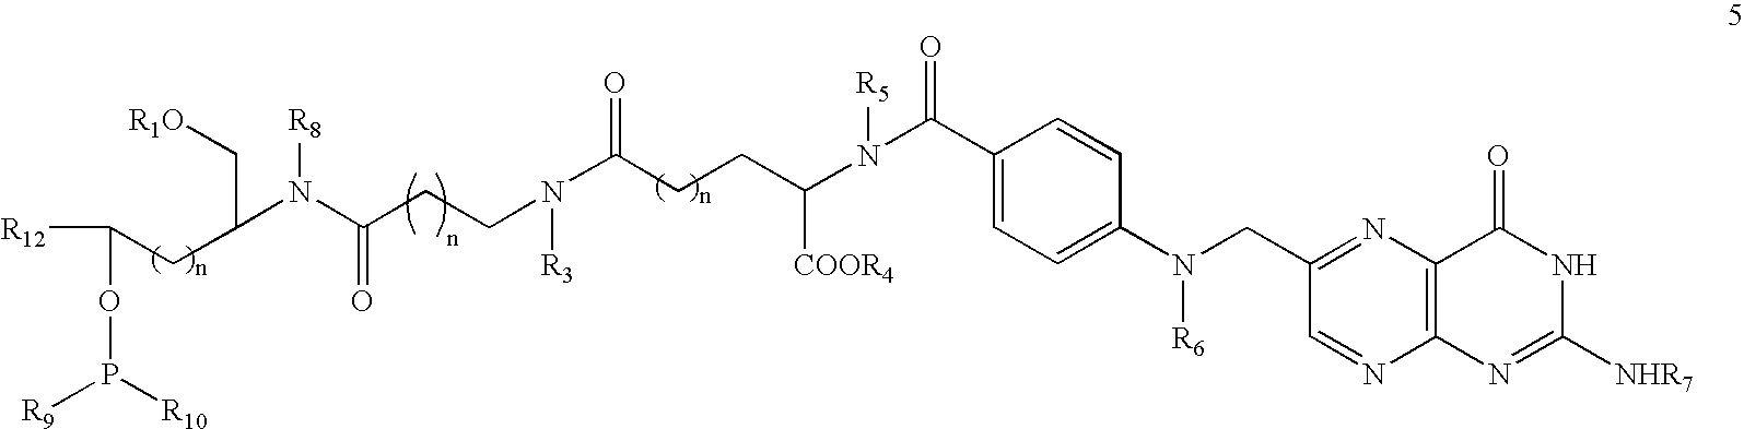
C(CC(C[R1O])N(C(CCN(C(CCC(N(C(C1=CC=C(N(CC2=NC3=C(N=C2)N=C([NHR7])NC3=O)[R6])C=C1)=O)[R5])[COOR4])=O)[R3])=O)[R8])([R12])OP([R9])[R10]
